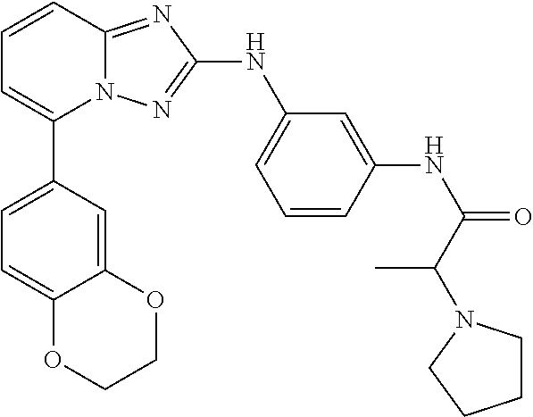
C1=CC2=NC(NC3=CC=CC(NC(C(C)N4CCCC4)=O)=C3)=NN2C(C2=CC=C3C(=C2)OCCO3)=C1
